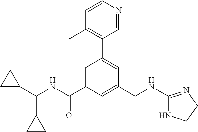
C1=C(C(NC(C2CC2)C2CC2)=O)C=C(CNC2=NCCN2)C=C1C1=C(C)C=CN=C1
